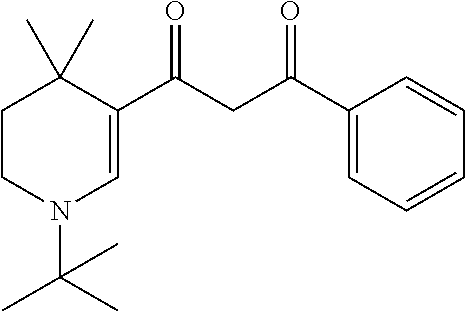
C1CN(C(C)(C)C)C=C(C(=O)CC(C2=CC=CC=C2)=O)C1(C)C
